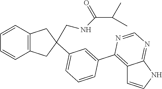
C12=C(C=CC=C1)CC(C1=CC=CC(C3=C4C=CNC4=NC=N3)=C1)(CNC(=O)C(C)C)C2
